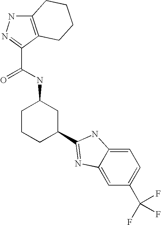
C1CCC(C2=NC3=CC(C(F)(F)F)=CC=C3N2)CC1NC(C1=NNC2=C1CCCC2)=O
